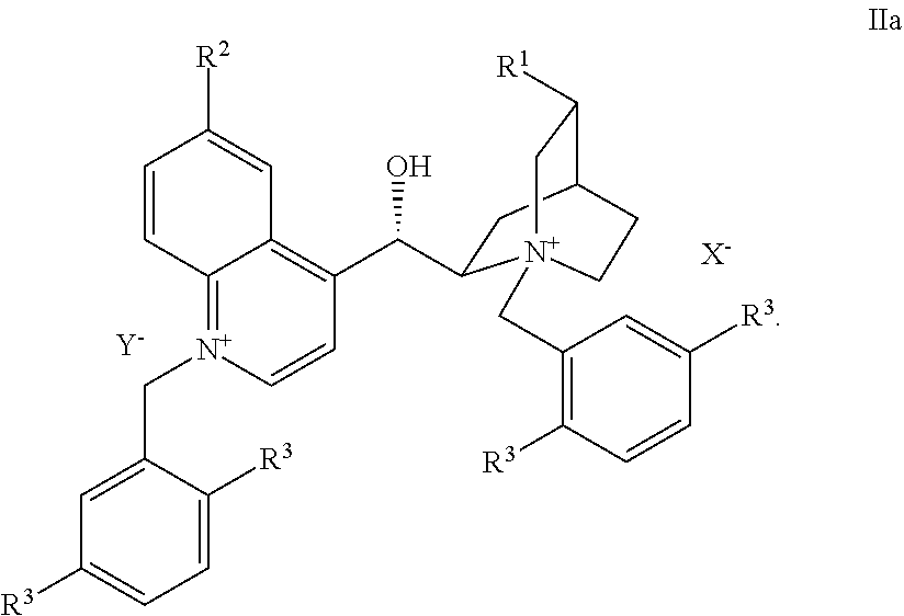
[Y].C12=[N+](CC3=CC([R3])=CC=C3[R3])C=CC(C(O)C3CC4C([R1])C[N+]3(CC3=C([R3])C=CC([R3])=C3)CC4)=C1C=C([R2])C=C2.[X-]
